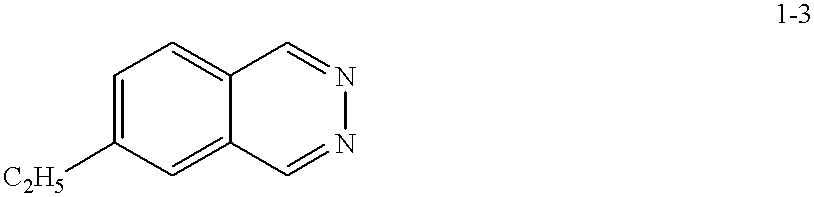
C1=C([C2H5])C=C2C(=C1)C=NN=C2
